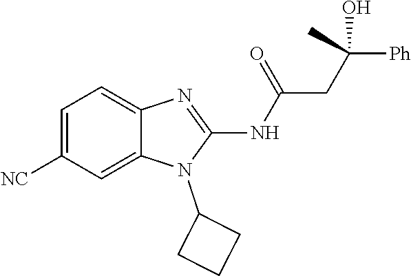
C1=C([NC])C=C2C(=C1)N=C(NC(=O)CC([Ph])(O)C)N2C1CCC1
